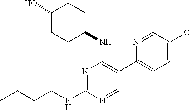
CCCCNC1=NC(NC2CCC(O)CC2)=C(C2=CC=C(Cl)C=N2)C=N1
